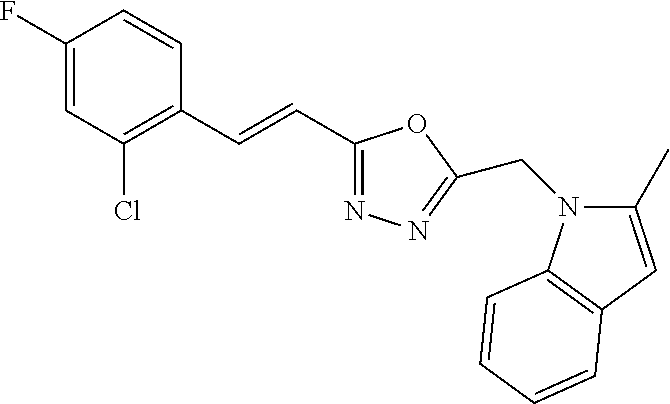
C1(F)=CC(Cl)=C(C=CC2=NN=C(CN3C(C)=CC4=C3C=CC=C4)O2)C=C1
